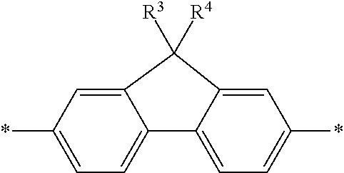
C12=CC(*)=CC=C1C1=CC=C(*)C=C1C2([R4])[R3]
